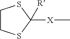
C1CSC([X]C)([R])S1
